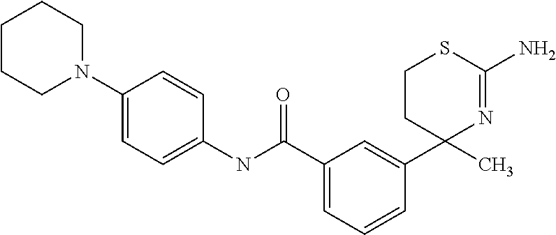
C1=CC(C2(C)N=C(N)SCC2)=CC(C(NC2=CC=C(N3CCCCC3)C=C2)=O)=C1
